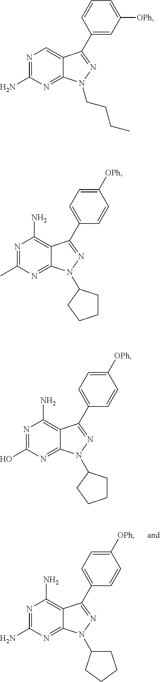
N1=C(N)N=C2C(=C1N)C(C1=CC=C([OPh])C=C1)=NN2C1CCCC1.N1=C(N)N=C2C(=C1)C(C1=CC([OPh])=CC=C1)=NN2CCCC.N1=C(C)N=C2C(=C1N)C(C1=CC=C([OPh])C=C1)=NN2C1CCCC1.N1=C(O)N=C2C(=C1N)C(C1=CC=C([OPh])C=C1)=NN2C1CCCC1
